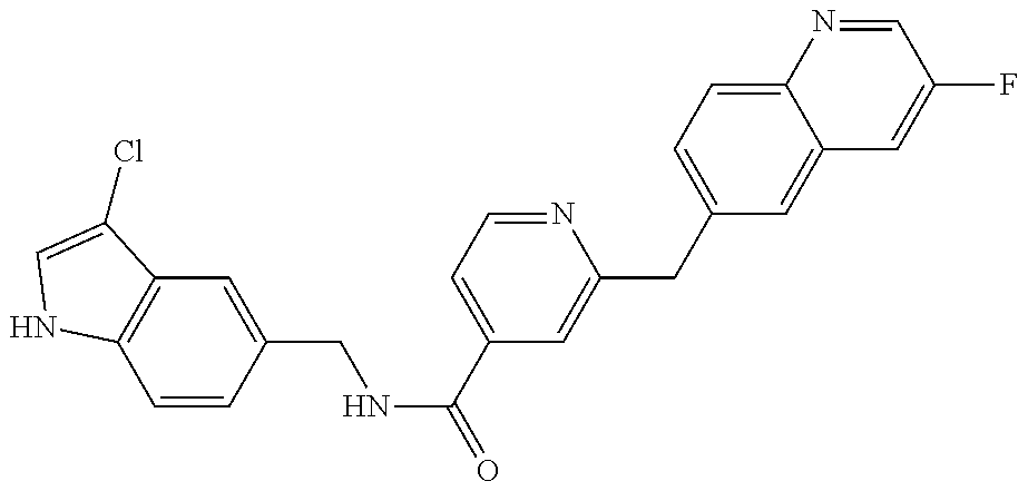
C1=CC(CNC(C2=CC=NC(CC3=CC=C4C(=C3)C=C(F)C=N4)=C2)=O)=CC2=C1NC=C2Cl
